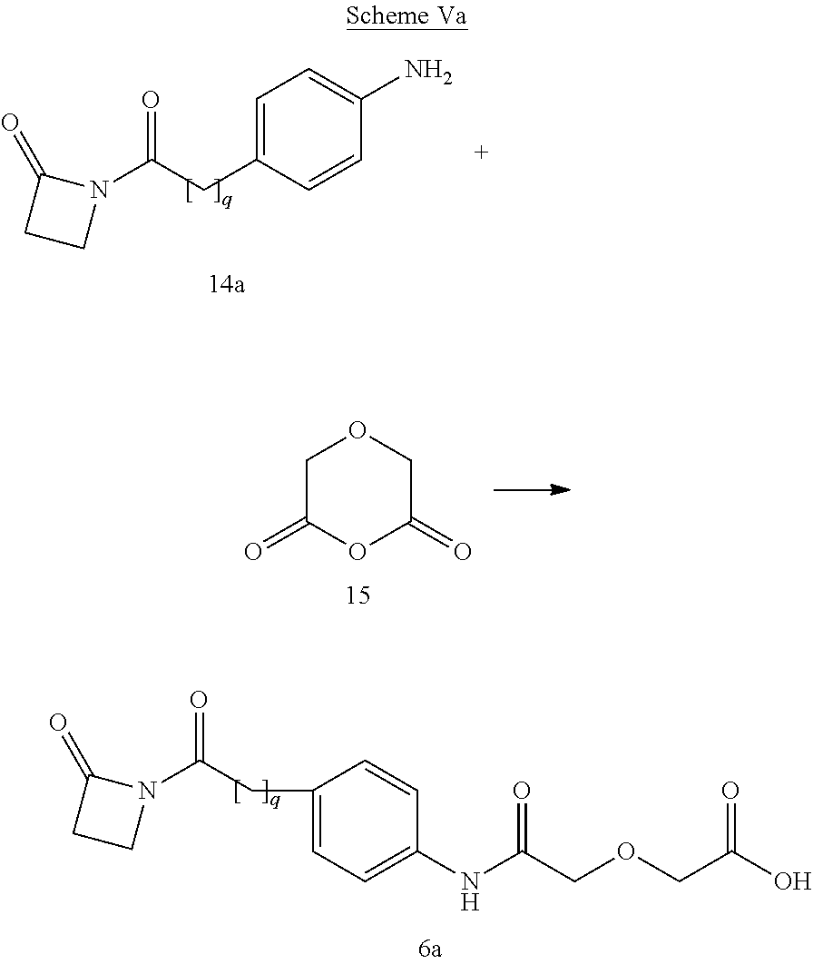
C1=C(CC(N2C(=O)CC2)=O)C=CC(N)=C1.C1C(=O)OC(=O)CO1.C1(CC(N2C(=O)CC2)=O)=CC=C(NC(COCC(O)=O)=O)C=C1
